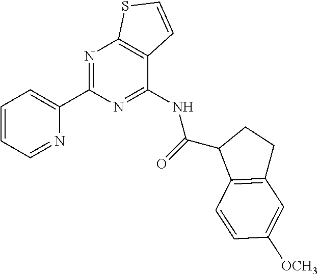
N1=C(C2=CC=CC=N2)N=C(NC(C2C3=C(CC2)C=C([OCH3])C=C3)=O)C2=C1SC=C2
